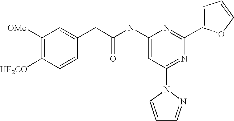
C1([OMe])=C([HF2CO])C=CC(CC(NC2=CC(N3C=CC=N3)=NC(C3=CC=CO3)=N2)=O)=C1
